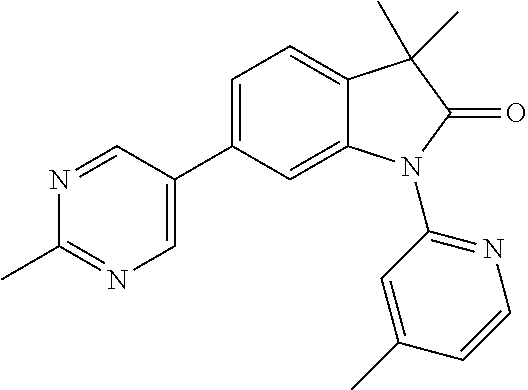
C1(C2=CN=C(C)N=C2)=CC=C2C(=C1)N(C1=NC=CC(C)=C1)C(=O)C2(C)C
